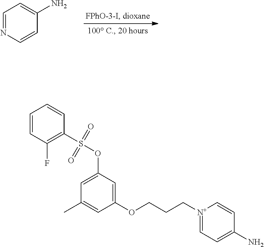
C1=NC=CC(N)=C1.C1=CC(F)=C(S(OC2=CC(C)=CC(OCCC[N+]3=CC=C(N)C=C3)=C2)(=O)=O)C=C1
